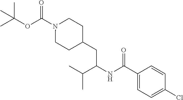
CC(OC(N1CCC(CC(NC(C2=CC=C(Cl)C=C2)=O)C(C)C)CC1)=O)(C)C
